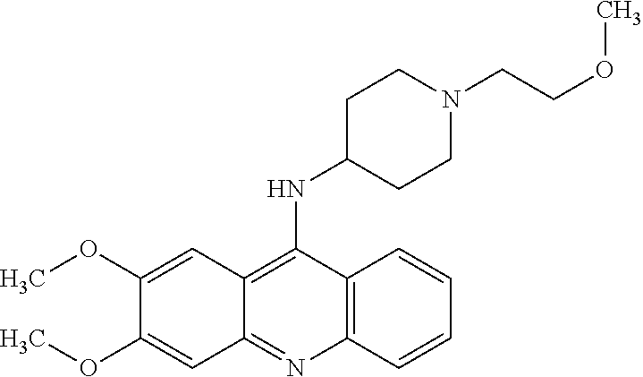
C12=C(C(NC3CCN(CCOC)CC3)=C3C(=N1)C=C(OC)C(OC)=C3)C=CC=C2
